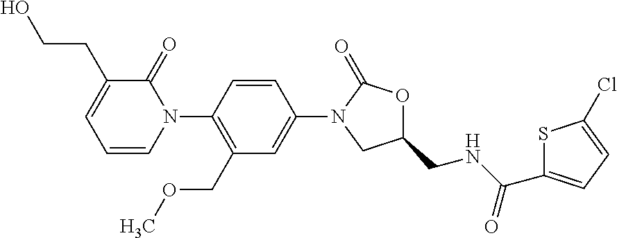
C1=CC(N2C(=O)C(CCO)=CC=C2)=C(COC)C=C1N1CC(CNC(C2=CC=C(Cl)S2)=O)OC1=O
